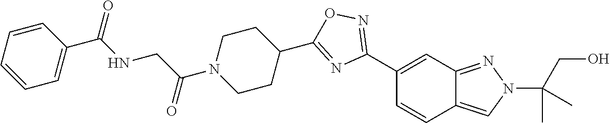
C1(C2=NOC(C3CCN(C(CNC(C4=CC=CC=C4)=O)=O)CC3)=N2)=CC2=NN(C(C)(C)CO)C=C2C=C1
